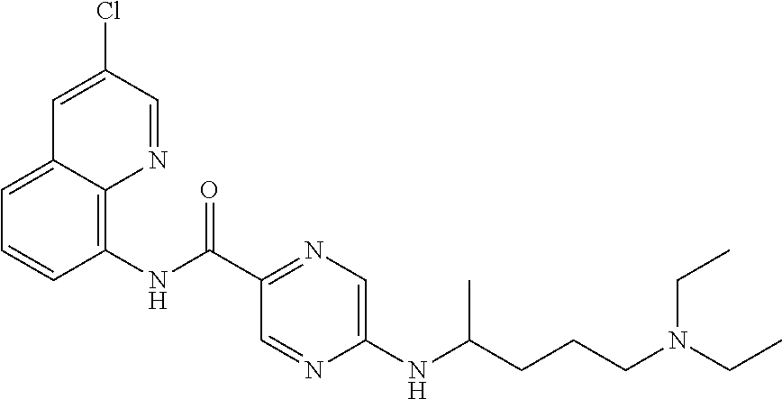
C12=CC=CC(NC(C3=NC=C(NC(CCCN(CC)CC)C)N=C3)=O)=C1N=CC(Cl)=C2
